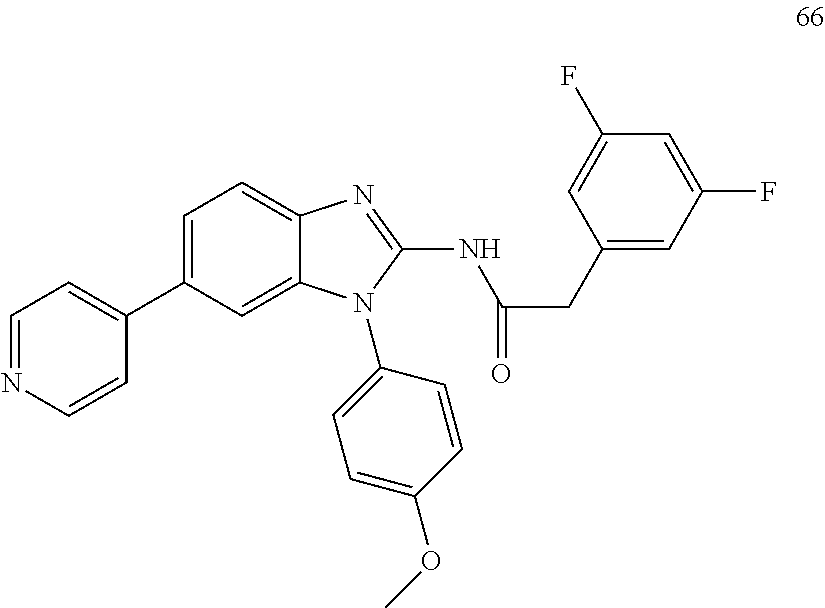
C1=C(C2=CC=NC=C2)C=C2C(=C1)N=C(NC(=O)CC1=CC(F)=CC(F)=C1)N2C1=CC=C(OC)C=C1
